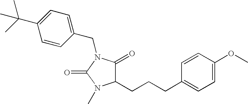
C1(CCCC2=CC=C(OC)C=C2)C(=O)N(CC2=CC=C(C(C)(C)C)C=C2)C(=O)N1C
